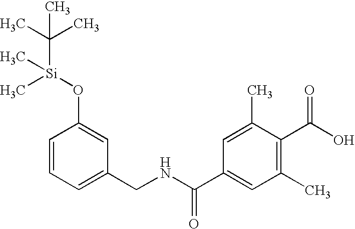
C1(O[Si](C(C)(C)C)(C)C)=CC(CNC(C2=CC(C)=C(C(=O)O)C(C)=C2)=O)=CC=C1
